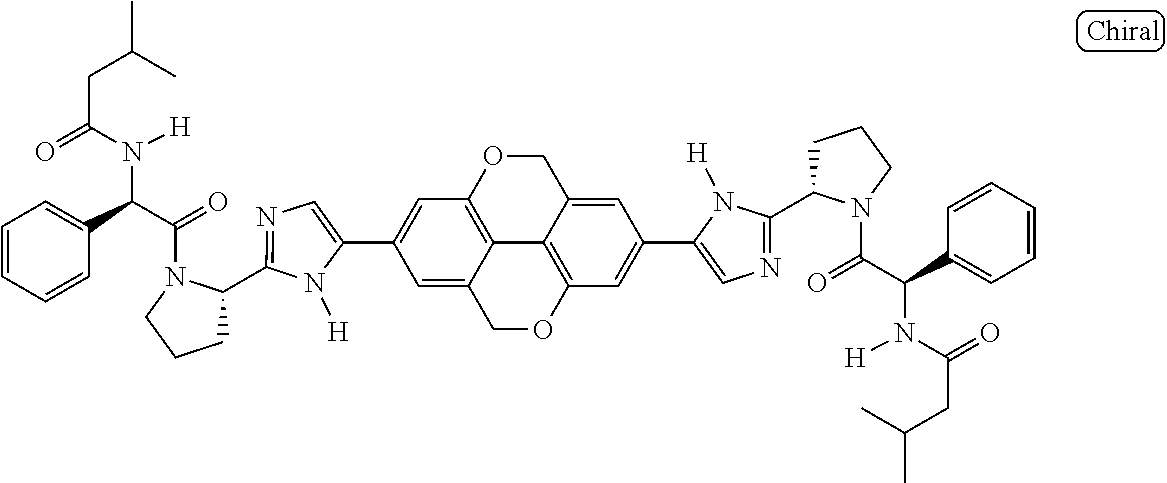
C1(C2=CC3=C4C(=C2)COC2=C4C(=CC(C4=CN=C(C5CCCN5C(=O)C(C5=CC=CC=C5)N([H])C(=O)CC(C)C)N4[H])=C2)CO3)=CN=C(C2CCCN2C(=O)C(C2=CC=CC=C2)N([H])C(=O)CC(C)C)N1[H]
